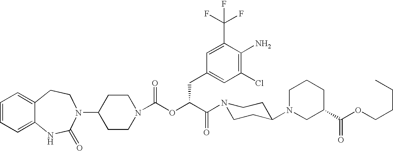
C1(N2C(=O)NC3=CC=CC=C3CC2)CCN(C(OC(C(N2CCC(N3CC(C(OCCCC)=O)CCC3)CC2)=O)CC2=CC(Cl)=C(N)C(C(F)(F)F)=C2)=O)CC1
